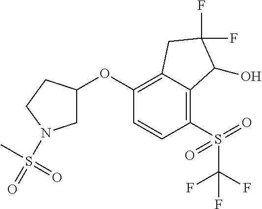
C1(OC2CN(S(=O)(C)=O)CC2)=C2C(=C(S(=O)(=O)C(F)(F)F)C=C1)C(O)C(F)(F)C2
